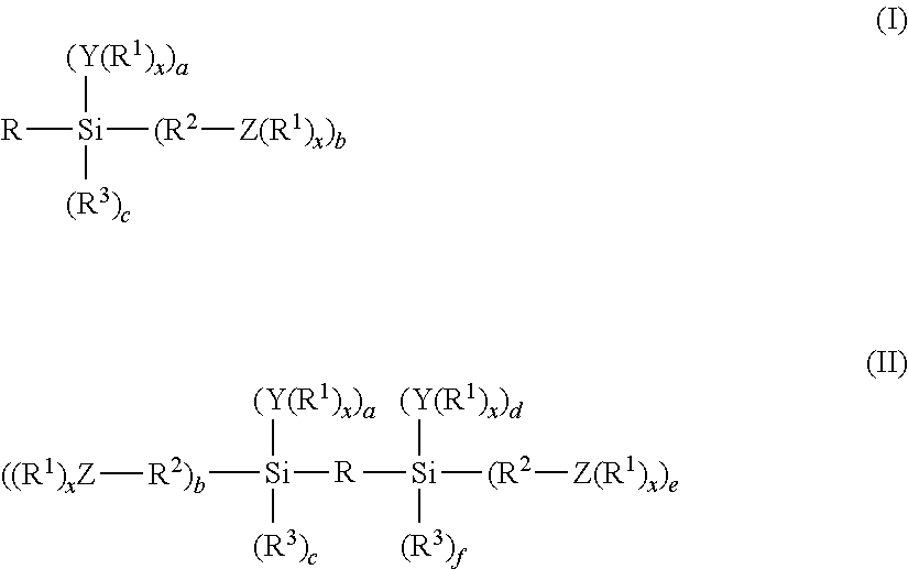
[R][Si]([(R2][Z(R1)x)b])([(Y(R1)x)a])[(R3)c].[R]([Si]([(R2][Z(R1)x)e])([(Y(R1)x)d])[(R3)f])[Si]([R2)b][((R1)xZ])([(Y(R1)x)a])[(R3)c]
